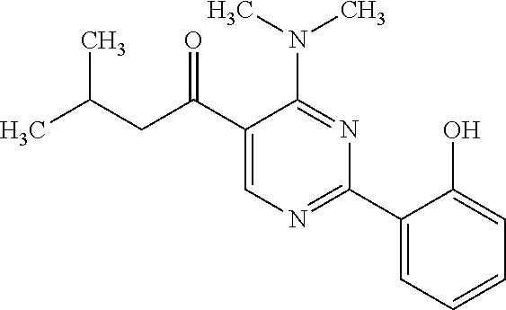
CC(CC(C1=CN=C(C2=CC=CC=C2O)N=C1N(C)C)=O)C
